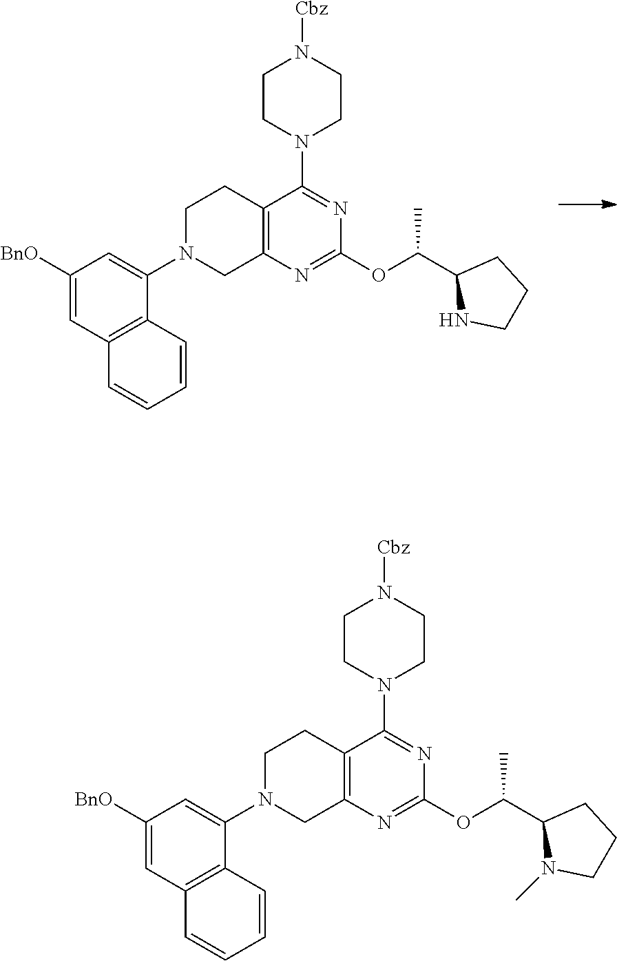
C12=C(N=C(OC(C3N(C)CCC3)C)N=C1N1CCN([Cbz])CC1)CN(C1=CC([BnO])=CC3=C1C=CC=C3)CC2.C12=C(N=C(OC(C3NCCC3)C)N=C1N1CCN([Cbz])CC1)CN(C1=CC([BnO])=CC3=C1C=CC=C3)CC2
